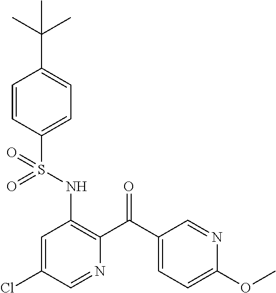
C1=CC(S(NC2=C(C(C3=CC=C(OC)N=C3)=O)N=CC(Cl)=C2)(=O)=O)=CC=C1C(C)(C)C
